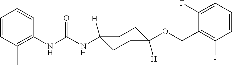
N(C(NC1([H])CCC([H])(OCC2=C(F)C=CC=C2F)CC1)=O)C1=C(C)C=CC=C1
